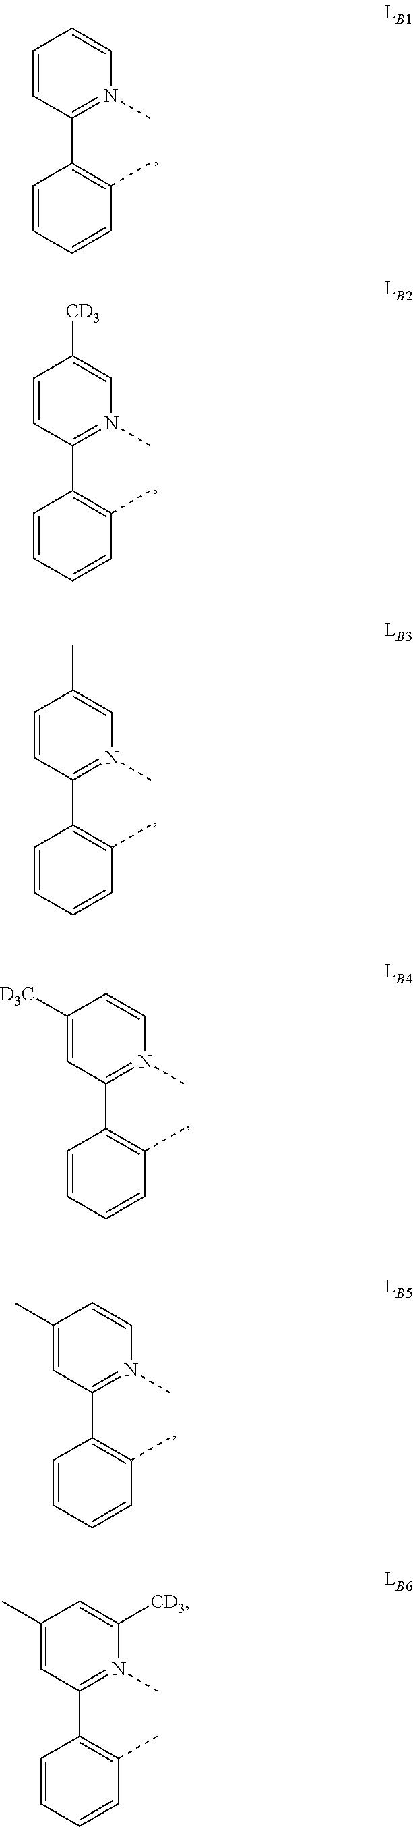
C1=CC(C2=C(C)C=CC=C2)=N(C)C=C1C.C1([D3C])=CC(C2=C(C)C=CC=C2)=N(C)C=C1.C1(C)=CC(C2=C(C)C=CC=C2)=N(C)C=C1.C1(C)=CC(C2=C(C)C=CC=C2)=N(C)C([CD3])=C1.C1=CC(C2=C(C)C=CC=C2)=N(C)C=C1.C1=CC(C2=C(C)C=CC=C2)=N(C)C=C1[CD3]
